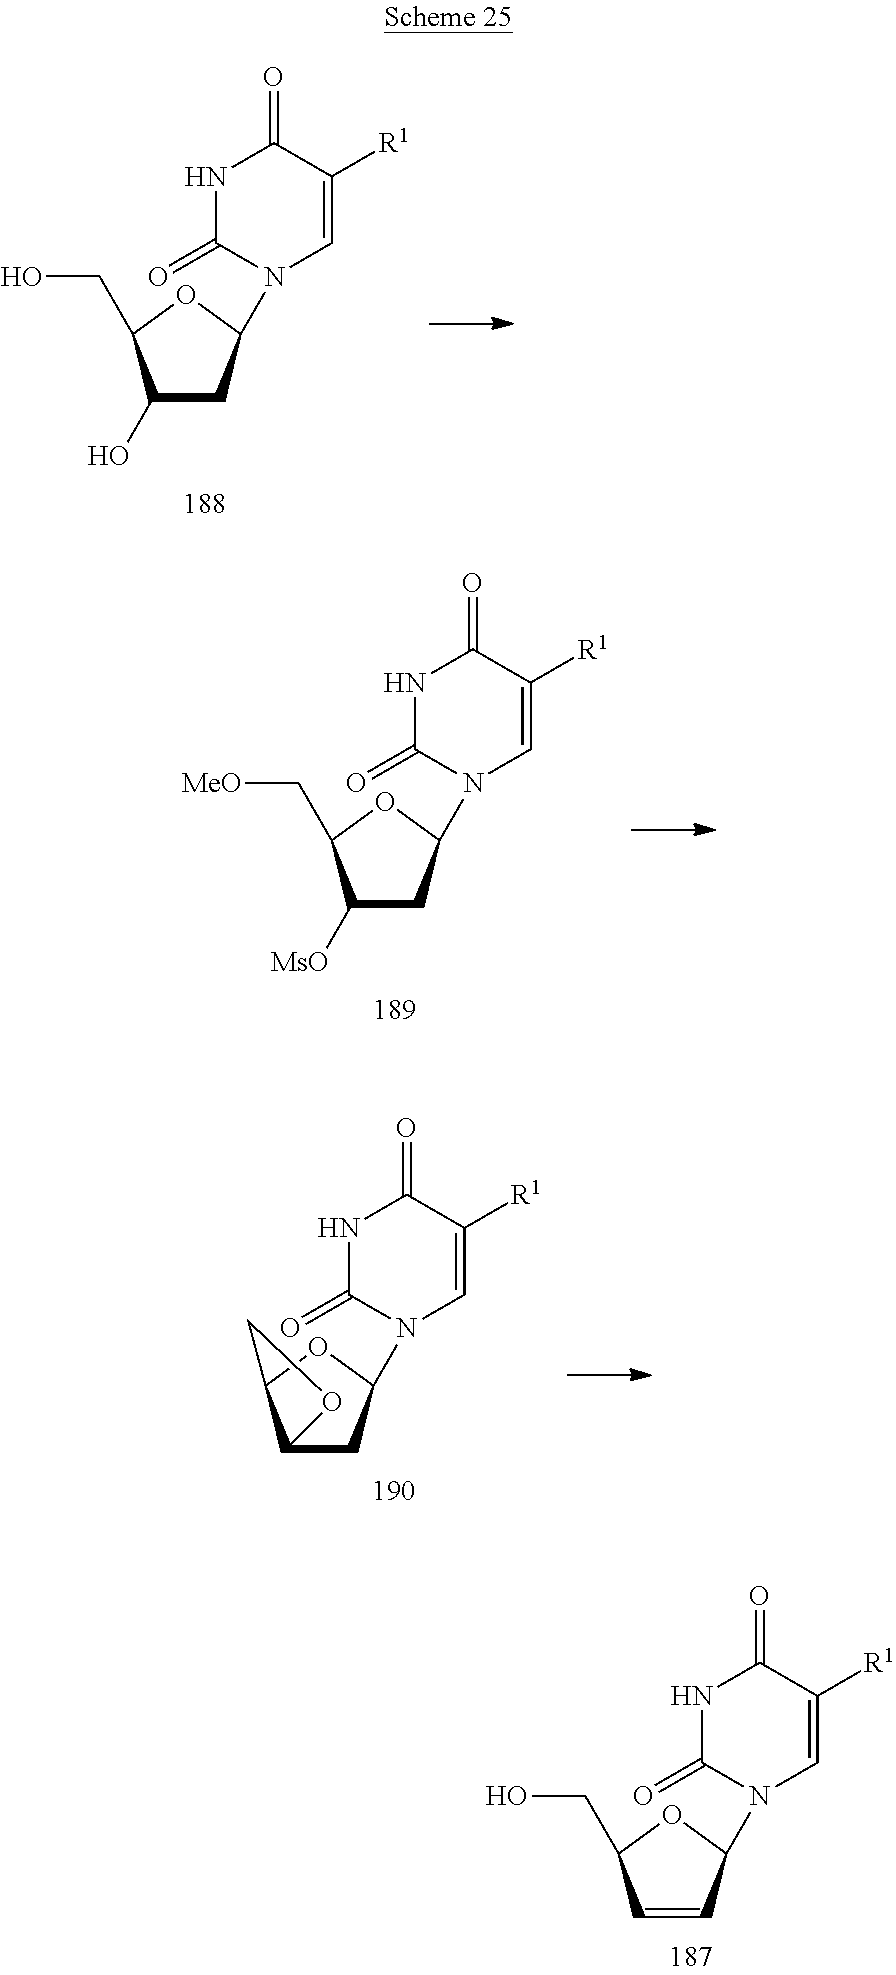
C1=CC(N2C=C([R1])C(=O)NC2=O)OC1CO.C1(O)CC(N2C=C([R1])C(=O)NC2=O)OC1CO.C1([MsO])CC(N2C=C([R1])C(=O)NC2=O)OC1C[MeO].C12CC(N3C=C([R1])C(=O)NC3=O)OC1CO2
